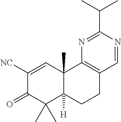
C1([NC])=CC2(C)C([H])(C(C)(C)C1=O)CCC1=C2N=C(C(C)C)N=C1
